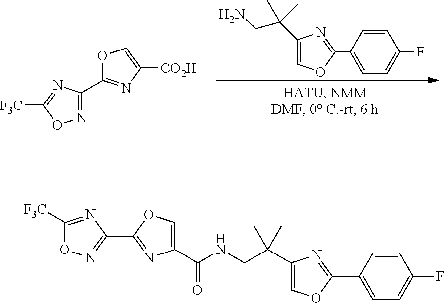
O1C(C2=NOC([F3C])=N2)=NC([CO2H])=C1.C1(C(CN)(C)C)=COC(C2=CC=C(F)C=C2)=N1.C1(C(NCC(C2=COC(C3=CC=C(F)C=C3)=N2)(C)C)=O)=COC(C2=NOC([F3C])=N2)=N1
